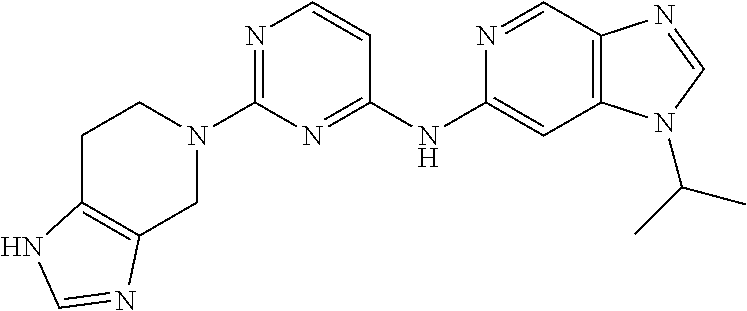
C1(N2CCC3=C(N=CN3)C2)=NC=CC(NC2=CC3=C(C=N2)N=CN3C(C)C)=N1
